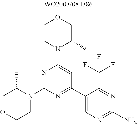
N1=C(N2C(C)COCC2)N=C(C2=CN=C(N)N=C2C(F)(F)F)C=C1N1C(C)COCC1
